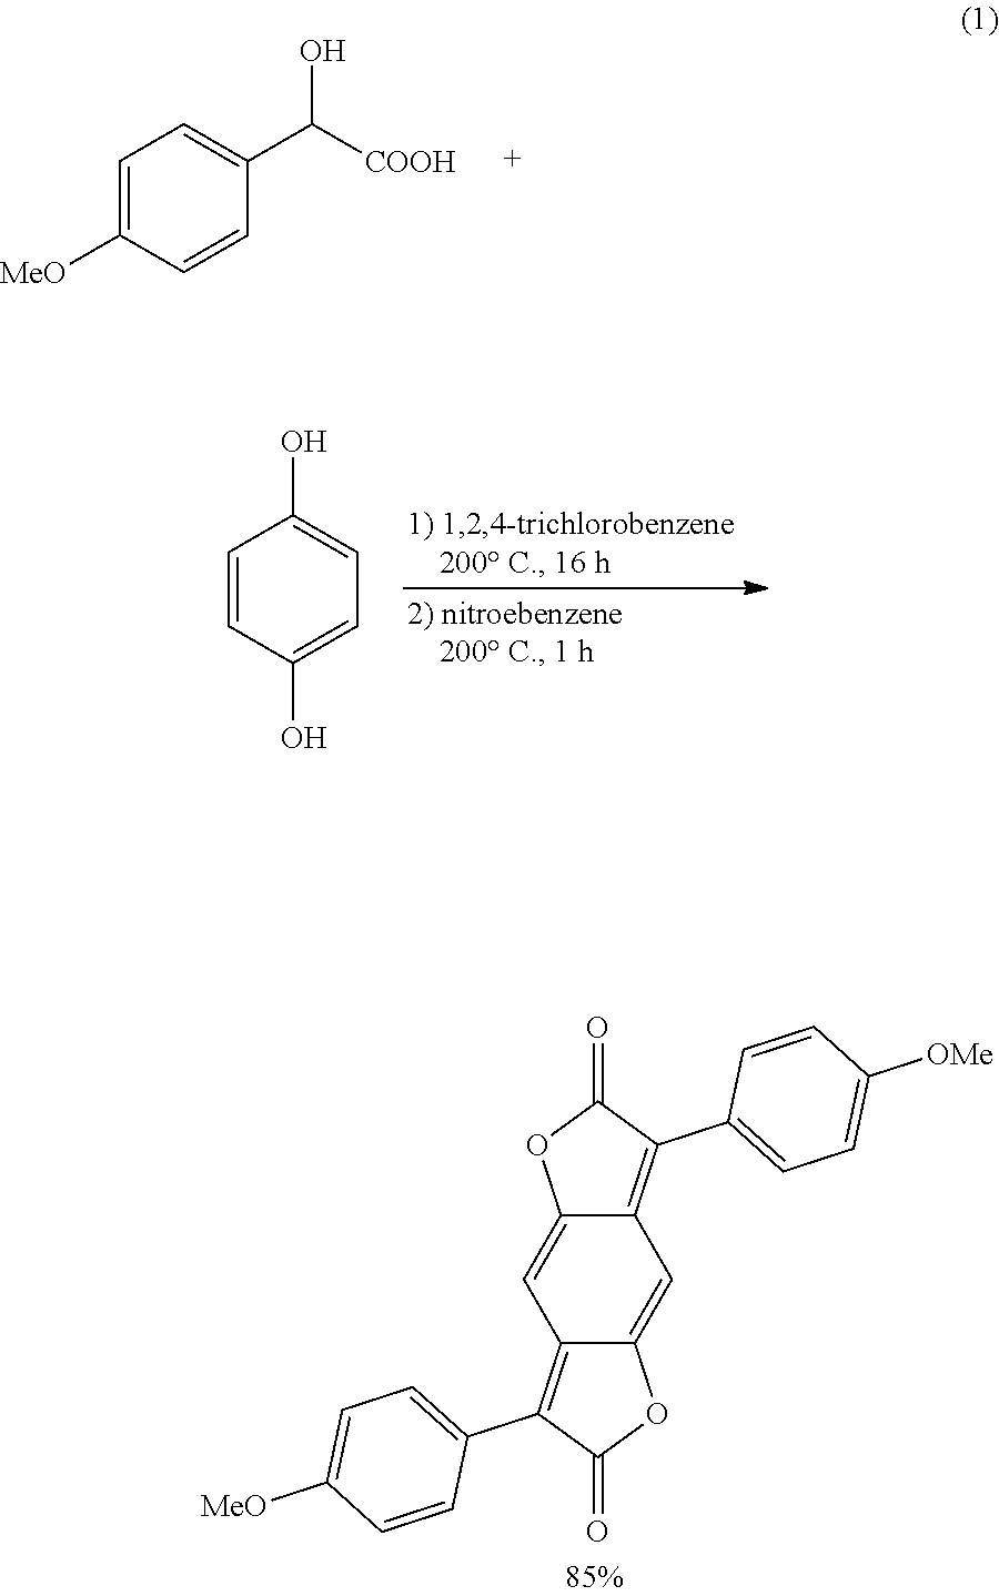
C1=C([MeO])C=CC(C([COOH])O)=C1.C1=CC(O)=CC=C1O.C12=C(C3=CC=C([OMe])C=C3)C(=O)OC1=CC1=C(C3=CC=C([MeO])C=C3)C(=O)OC1=C2
